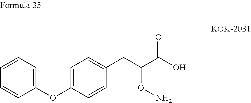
C1(OC2=CC=CC=C2)=CC=C(CC(C(O)=O)ON)C=C1
